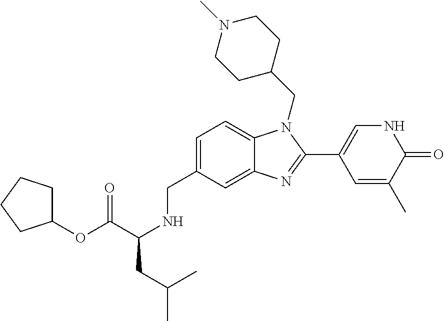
C1(OC(C(NCC2=CC=C3C(=C2)N=C(C2=CNC(=O)C(C)=C2)N3CC2CCN(C)CC2)CC(C)C)=O)CCCC1
